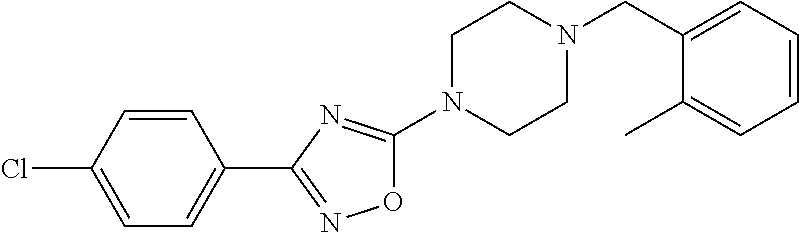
O1C(N2CCN(CC3=CC=CC=C3C)CC2)=NC(C2=CC=C(Cl)C=C2)=N1
